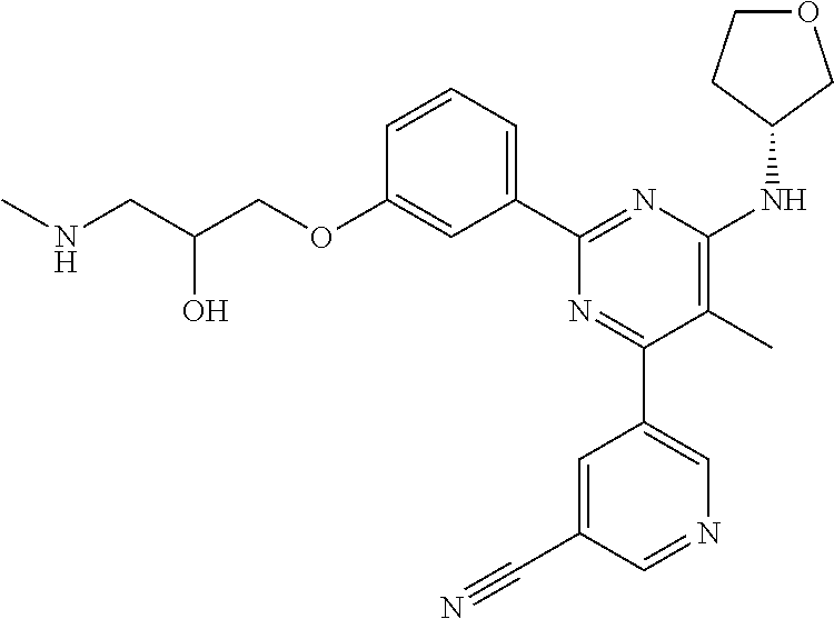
C1=CC=C(C2=NC(NC3COCC3)=C(C)C(C3=CN=CC(C#N)=C3)=N2)C=C1OCC(CNC)O
